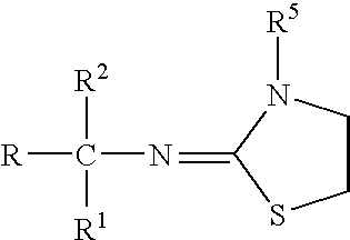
[R]C([R2])([R1])N=C1SCCN1[R5]
